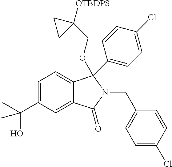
C1=C(C(C)(O)C)C=C2C(=C1)C(C1=CC=C(Cl)C=C1)(OCC1([OTBDPS])CC1)N(CC1=CC=C(Cl)C=C1)C2=O
